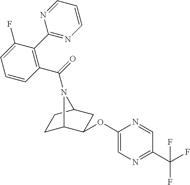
C1(C2=C(C(=O)N3C4CCC3CC4OC3=CN=C(C(F)(F)F)C=N3)C=CC=C2F)=NC=CC=N1
